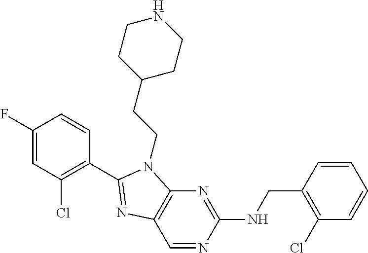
C1(F)=CC(Cl)=C(C2=NC3=C(N=C(NCC4=C(Cl)C=CC=C4)N=C3)N2CCC2CCNCC2)C=C1
